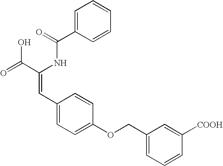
C1=C(C(=O)NC(C(=O)O)=CC2=CC=C(OCC3=CC=CC([COOH])=C3)C=C2)C=CC=C1
